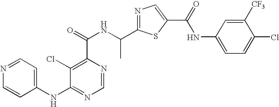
C1=NC(C(=O)NC(C2=NC=C(C(NC3=CC=C(Cl)C([CF3])=C3)=O)S2)C)=C(Cl)C(NC2=CC=NC=C2)=N1
